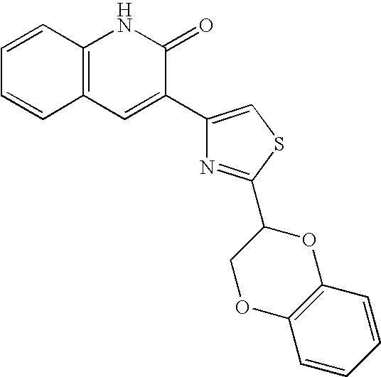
C12=C(C=C(C3=CSC(C4COC5=C(O4)C=CC=C5)=N3)C(=O)N1)C=CC=C2
